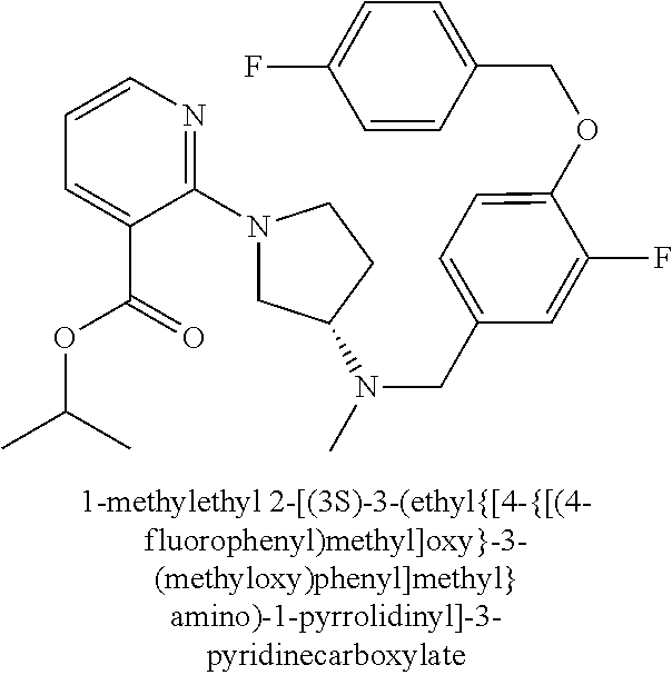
C1=CN=C(N2CC(N(C)CC3=CC=C(OCC4=CC=C(F)C=C4)C(F)=C3)CC2)C(C(=O)OC(C)C)=C1
